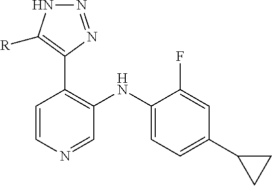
C1=CN=CC(NC2=CC=C(C3CC3)C=C2F)=C1C1=C([R])NN=N1
